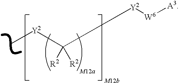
C[Y2]C([R2])([R2])[Y2][W6][A3]
